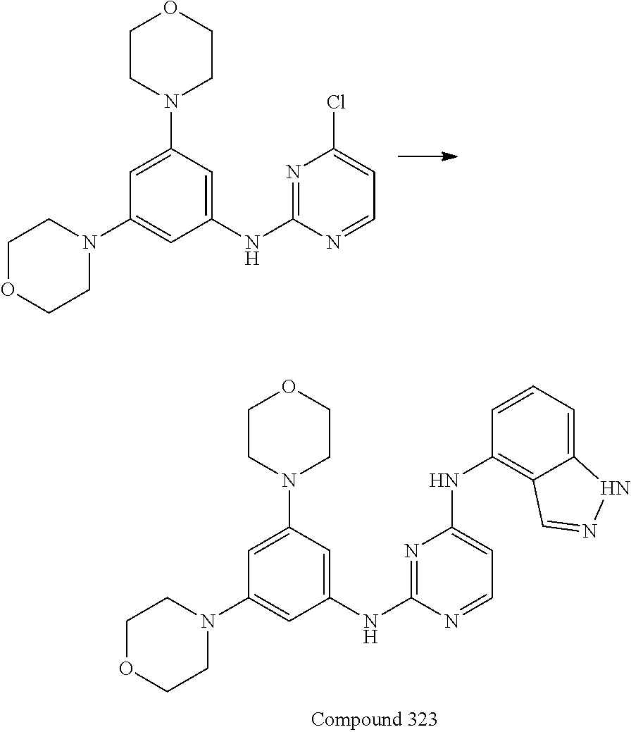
C1(NC2=NC(Cl)=CC=N2)=CC(N2CCOCC2)=CC(N2CCOCC2)=C1.C1(NC2=NC(NC3=C4C(=CC=C3)NN=C4)=CC=N2)=CC(N2CCOCC2)=CC(N2CCOCC2)=C1
